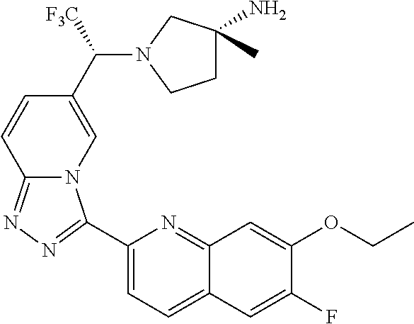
C1=CC2=NN=C(C3=CC=C4C(=N3)C=C(OCC)C(F)=C4)N2C=C1C(N1CCC(N)(C)C1)[F3C]
